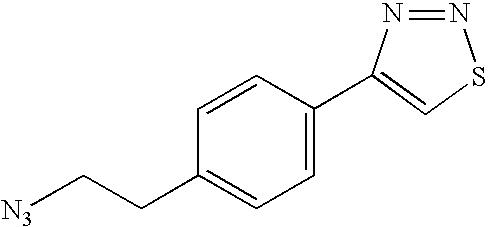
C1=CC(CC[N3])=CC=C1C1=CSN=N1
